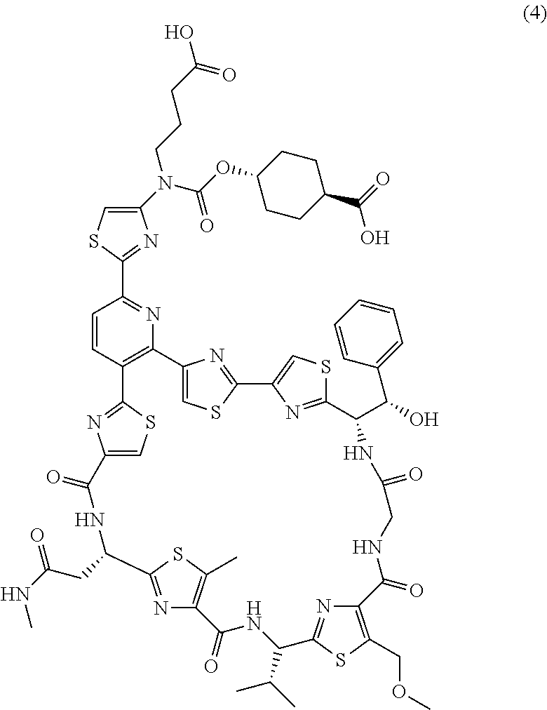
C12=CSC(=N1)C1=CSC(=N1)C(C(O)C1=CC=CC=C1)NC(=O)CNC(=O)C1=C(COC)SC(=N1)C(C(C)C)NC(=O)C1=C(C)SC(=N1)C(CC(NC)=O)NC(=O)C1=CSC(=N1)C1=C2N=C(C2=NC(N(C(OC3CCC(C(=O)O)CC3)=O)CCCC(O)=O)=CS2)C=C1
